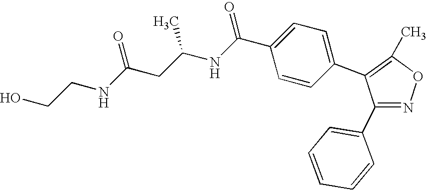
C1(C2=CC=CC=C2)=NOC(C)=C1C1=CC=C(C(NC(CC(NCCO)=O)C)=O)C=C1
